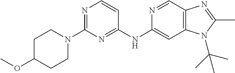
C1(N2CCC(OC)CC2)=NC=CC(NC2=CC3=C(C=N2)N=C(C)N3C(C)(C)C)=N1
